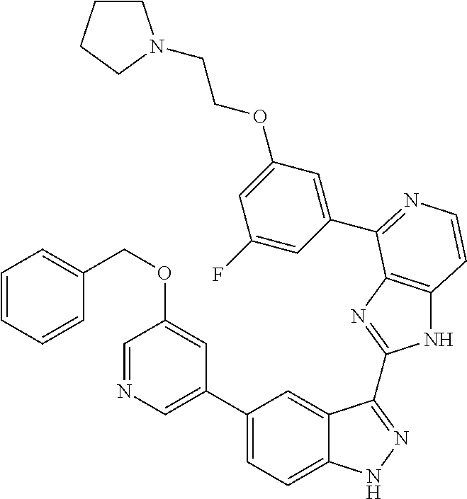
C1(C2=CN=CC(OCC3=CC=CC=C3)=C2)=CC=C2C(=C1)C(C1=NC3=C(N1)C=CN=C3C1=CC(OCCN3CCCC3)=CC(F)=C1)=NN2
